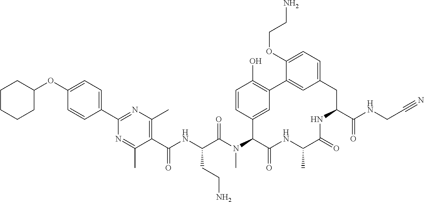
C1(C(NC(C(N(C2C(=O)NC(C)C(=O)NC(C(NCC#N)=O)CC3=CC=C(OCCN)C(=C3)C3=C(O)C=CC2=C3)C)=O)CCN)=O)=C(C)N=C(C2=CC=C(OC3CCCCC3)C=C2)N=C1C
